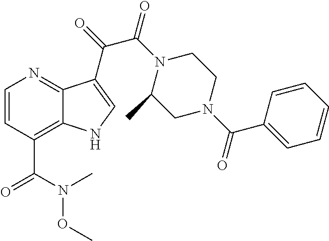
C1=CC(C(N(OC)C)=O)=C2C(=N1)C(C(=O)C(N1C(C)CN(C(C3=CC=CC=C3)=O)CC1)=O)=CN2
